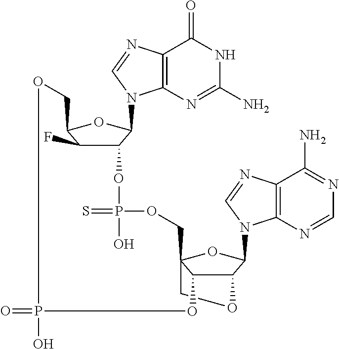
C1C23C(C(C(N4C5=C(C(N)=NC=N5)N=C4)O2)O1)OP(O)(=O)OCC1C(F)C(C(N2C4=C(N=C2)C(=O)NC(N)=N4)O1)OP(=S)(O)OC3
